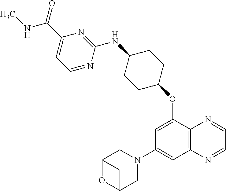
C1=NC(NC2CCC(OC3=CC(N4CC5OC(C4)C5)=CC4=C3N=CC=N4)CC2)=NC(C(NC)=O)=C1
